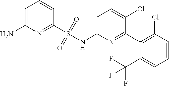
C1=C(NS(C2=NC(N)=CC=C2)(=O)=O)N=C(C2=C(Cl)C=CC=C2C(F)(F)F)C(Cl)=C1
